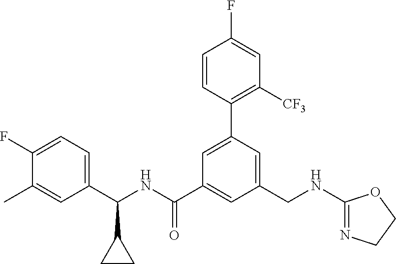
C1(F)=CC=C(C(NC(=O)C2=CC(CNC3=NCCO3)=CC(C3=C([CF3])C=C(F)C=C3)=C2)C2CC2)C=C1C
